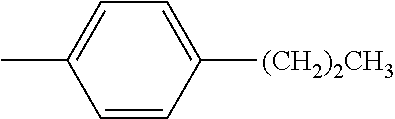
C1=CC([(CH2)2CH3])=CC=C1C
